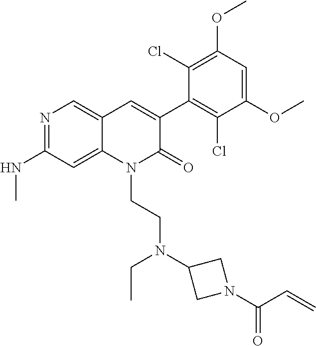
C1(NC)=NC=C2C(=C1)N(CCN(C1CN(C(C=C)=O)C1)CC)C(=O)C(C1=C(Cl)C(OC)=CC(OC)=C1Cl)=C2
